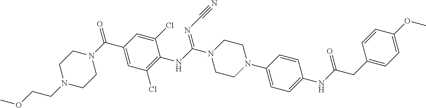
C1=CC(N2CCN(C(NC3=C(Cl)C=C(C(N4CCN(CCOC)CC4)=O)C=C3Cl)=NC#N)CC2)=CC=C1NC(CC1=CC=C(OC)C=C1)=O
